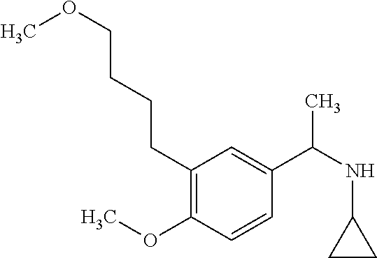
COCCCCC1=C(OC)C=CC(C(NC2CC2)C)=C1
